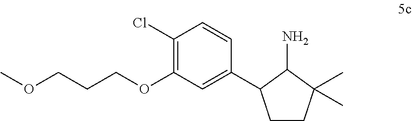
COCCCOC1=C(Cl)C=CC(C2CCC(C)(C)C2N)=C1
